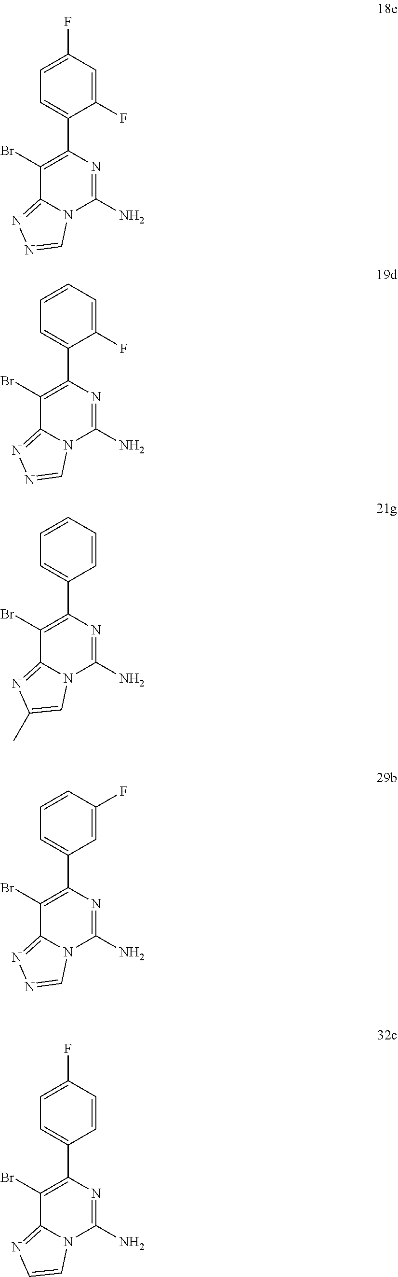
C1=C(C2=C(Br)C3=NN=CN3C(N)=N2)C(F)=CC(F)=C1.C1=C(C2=C(Br)C3=NN=CN3C(N)=N2)C(F)=CC=C1.C1=C(C2=C(Br)C3=NC(C)=CN3C(N)=N2)C=CC=C1.C1=C(C2=C(Br)C3=NN=CN3C(N)=N2)C=C(F)C=C1.C1=C(C2=C(Br)C3=NC=CN3C(N)=N2)C=CC(F)=C1
